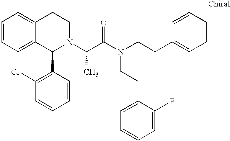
C1=CC=C2C(=C1)CCN(C(C(N(CCC1=CC=CC=C1)CCC1=CC=CC=C1F)=O)C)C2C1=C(Cl)C=CC=C1
